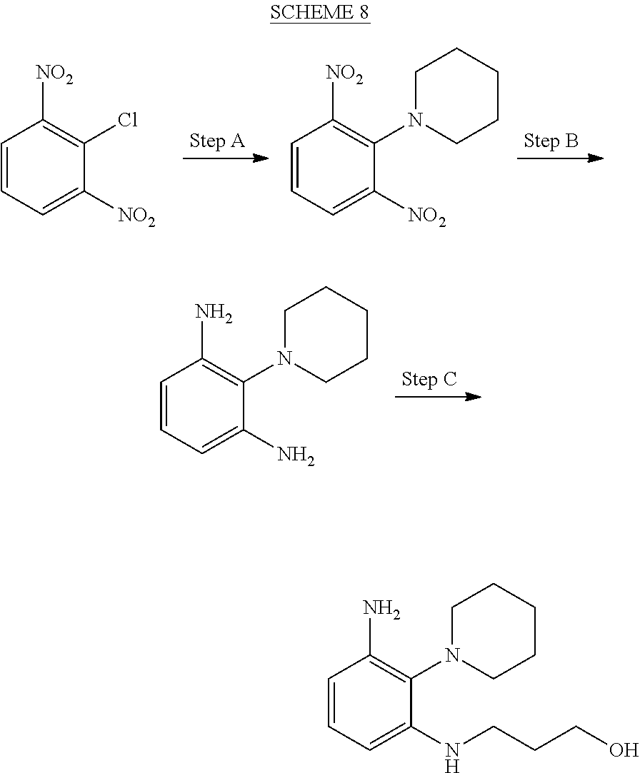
C1=CC=C([NO2])C(Cl)=C1[NO2].C1=CC=C([NO2])C(N2CCCCC2)=C1[NO2].C1=CC=C(N)C(N2CCCCC2)=C1N.C1=CC=C(NCCCO)C(N2CCCCC2)=C1N
